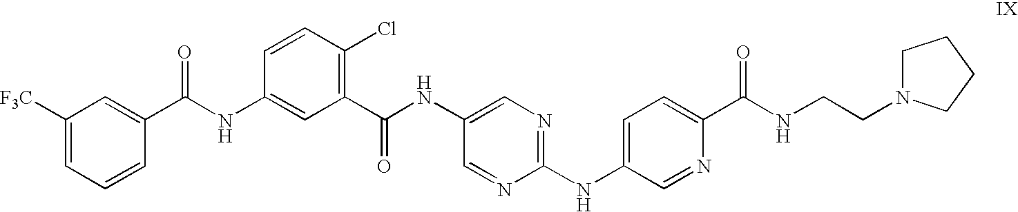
C1([F3C])=CC=CC(C(NC2=CC(C(NC3=CN=C(NC4=CC=C(C(NCCN5CCCC5)=O)N=C4)N=C3)=O)=C(Cl)C=C2)=O)=C1
